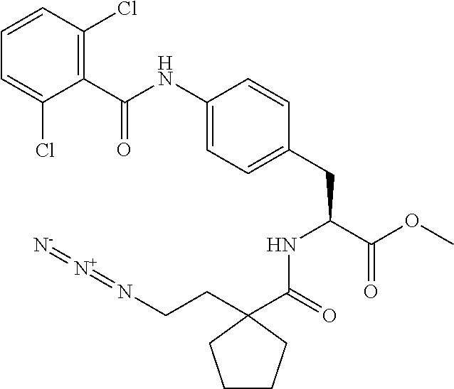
C1(NC(C2=C(Cl)C=CC=C2Cl)=O)=CC=C(CC(C(OC)=O)NC(C2(CCN=[N+]=[N-])CCCC2)=O)C=C1
